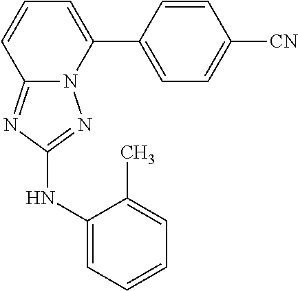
C1=CC(C2=CC=CC3=NC(NC4=CC=CC=C4C)=NN23)=CC=C1[CN]
